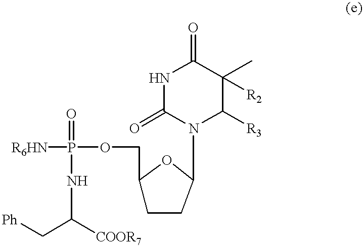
[R6HN]P(OCC1CCC(N2C([R3])C(C)([R2])C(=O)NC2=O)O1)(=O)NC(C[Ph])[COOR7]
